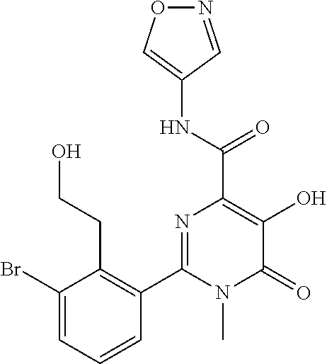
N1=CC(NC(C2=C(O)C(=O)N(C)C(C3=C(CCO)C(Br)=CC=C3)=N2)=O)=CO1
